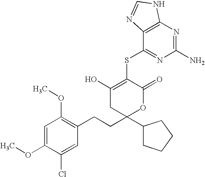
COC1=CC(OC)=C(CCC2(C3CCCC3)OC(=O)C(SC3=NC(N)=NC4=C3N=CN4)=C(O)C2)C=C1Cl
